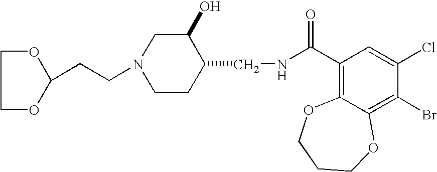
C(N1CCC(CNC(C2=C3C(=C(Br)C(Cl)=C2)OCCCO3)=O)C(O)C1)CC1OCCO1
